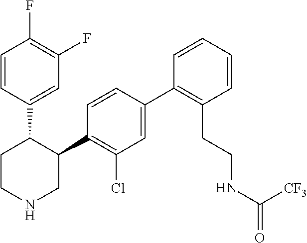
C1=CC(C2CCNCC2C2=C(Cl)C=C(C3=C(CCNC(=O)[CF3])C=CC=C3)C=C2)=CC(F)=C1F
